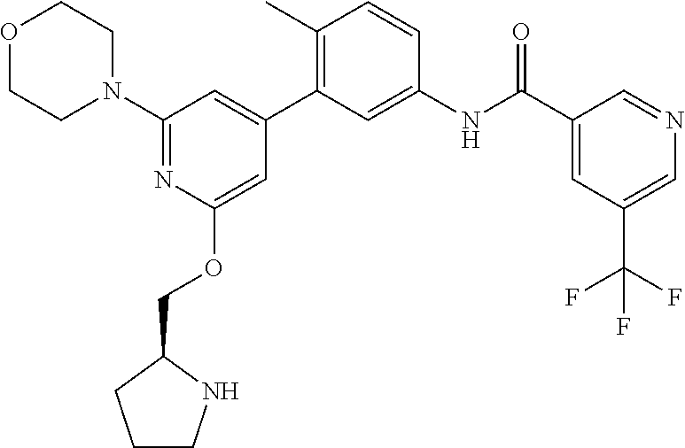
O1CCN(C2=NC(OCC3CCCN3)=CC(C3=C(C)C=CC(NC(C4=CC(C(F)(F)F)=CN=C4)=O)=C3)=C2)CC1
